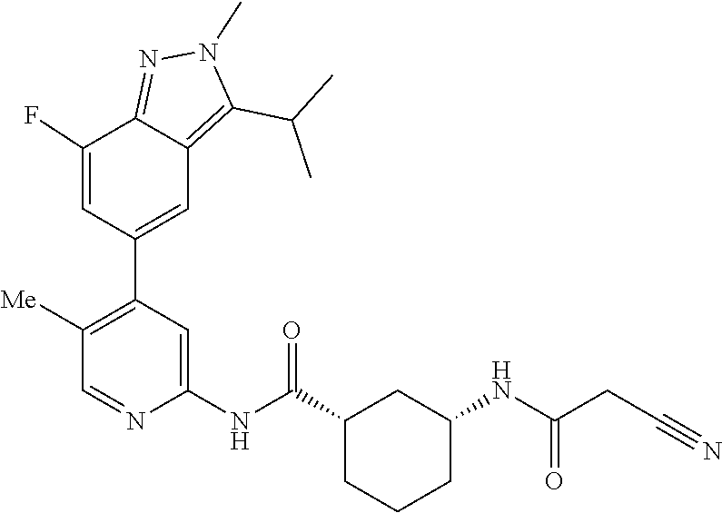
N1=C2C(F)=CC(C3=C([Me])C=NC(NC(=O)C4CCCC(NC(CC#N)=O)C4)=C3)=CC2=C(C(C)C)N1C
